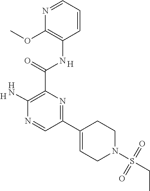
[H].C(C1=C(N)N=CC(C2=CCN(S(CC)(=O)=O)CC2)=N1)(=O)NC1=C(OC)N=CC=C1.[H]
